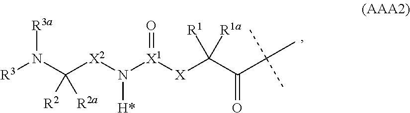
[R3a]N(C([X2]N([X1]([X]C(C(C(C)(C)C)=O)([R1])[R1a])=O)[H*])([R2])[R2a])[R3]
